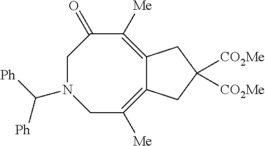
C12=C([Me])CN(C([Ph])[Ph])CC(=O)C([Me])=C1CC([CO2Me])([CO2Me])C2
